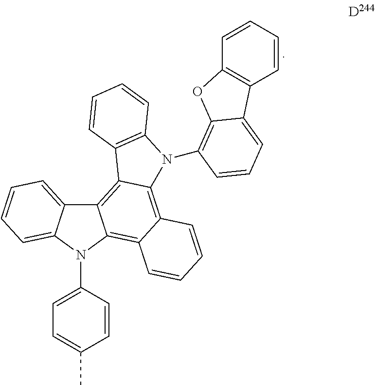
C12=C3C(=C4C(=C1N(C1=CC=C(C)C=C1)C1=CC=CC=C21)C=CC=C4)N(C1=C2C(=CC=C1)C1=C(O2)C=CC=C1)C1=C3C=CC=C1
